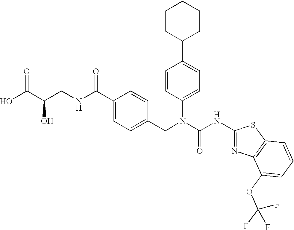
OC(C(CNC(C1=CC=C(CN(C(NC2=NC3=C(S2)C=CC=C3OC(F)(F)F)=O)C2=CC=C(C3CCCCC3)C=C2)C=C1)=O)O)=O
